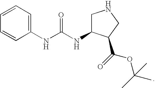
C1=CC(NC(=O)NC2CNCC2C(=O)OC(C)(C)C)=CC=C1
